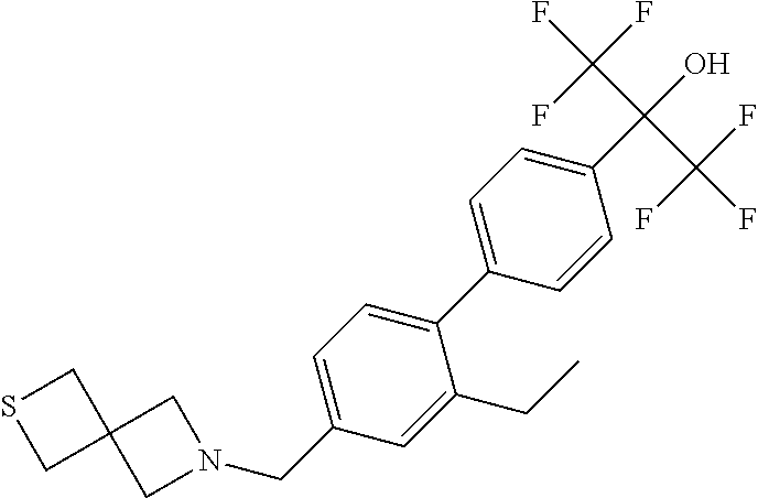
C12(CN(CC3=CC=C(C4=CC=C(C(O)(C(F)(F)F)C(F)(F)F)C=C4)C(CC)=C3)C1)CSC2
